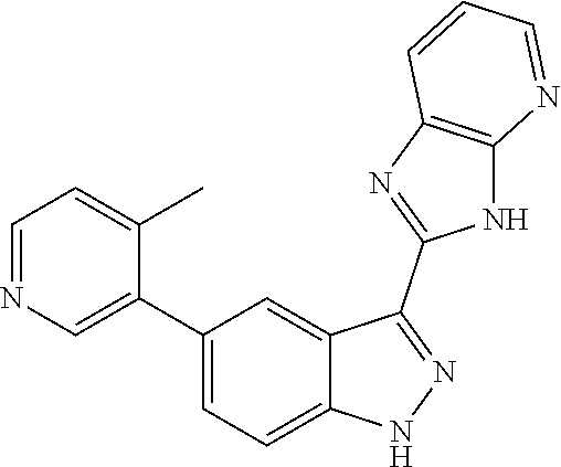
C1=NC=C(C2=CC=C3C(=C2)C(C2=NC4=C(N2)N=CC=C4)=NN3)C(C)=C1
